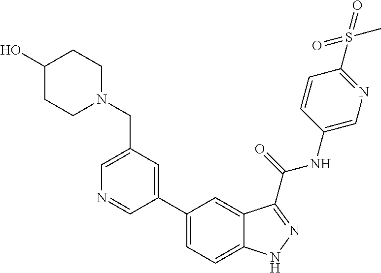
C1(CN2CCC(O)CC2)=CN=CC(C2=CC=C3C(=C2)C(C(NC2=CN=C(S(=O)(=O)C)C=C2)=O)=NN3)=C1
